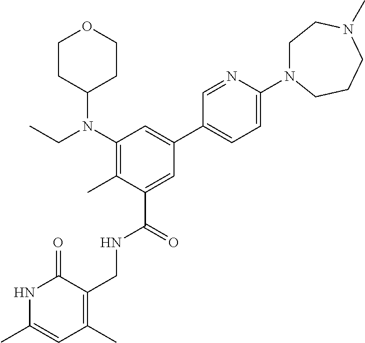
C1(N(CC)C2CCOCC2)=C(C)C(C(=O)NCC2=C(C)C=C(C)NC2=O)=CC(C2=CC=C(N3CCN(C)CCC3)N=C2)=C1
